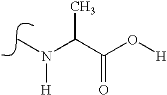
N(C)(C(C(O[H])=O)C)[H]
